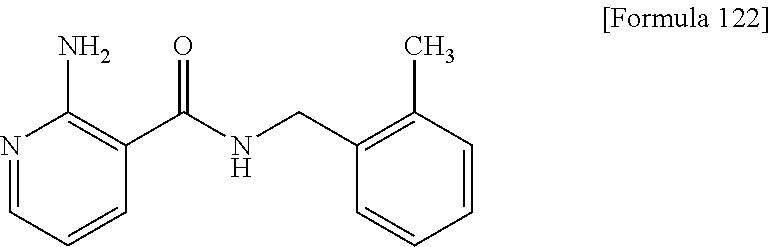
N1=CC=CC(C(NCC2=C(C)C=CC=C2)=O)=C1N
